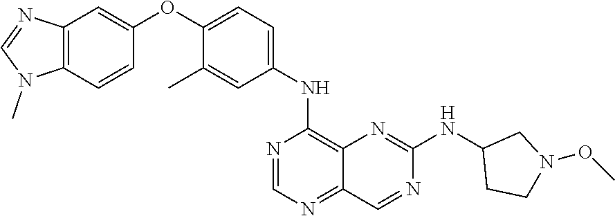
C12=C(C=CC(OC3=CC=C(NC4=C5C(=NC=N4)C=NC([HN]C4CCN(OC)C4)=N5)C=C3C)=C1)N(C)C=N2
